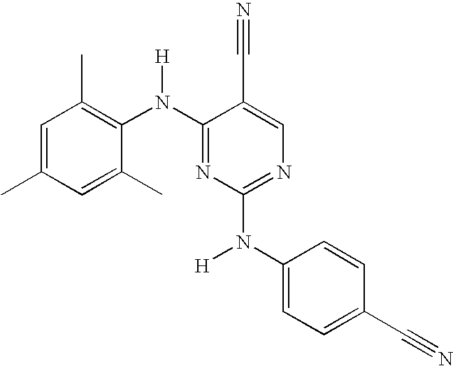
C1=C(C)C(N(C2=NC(N(C3=CC=C(C#N)C=C3)[H])=NC=C2C#N)[H])=C(C)C=C1C
